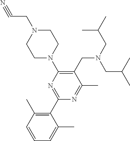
C1N(CC#N)CCN(C2=C(CN(CC(C)C)CC(C)C)C(C)=NC(C3=C(C)C=CC=C3C)=N2)C1
